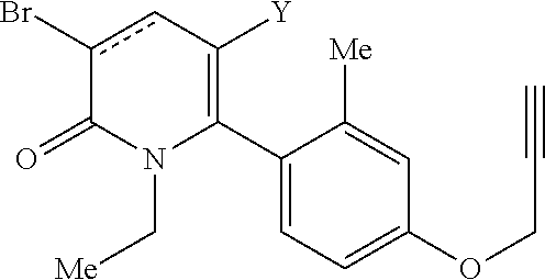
C1(C2=C([Y])cc(Br)C(=O)N2C[Me])=CC=C(OCC#C)C=C1[Me]
